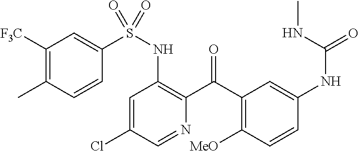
C1=C(Cl)C=NC(C(C2=C([MeO])C=CC(NC(=O)NC)=C2)=O)=C1NS(=O)(C1=CC([F3C])=C(C)C=C1)=O
